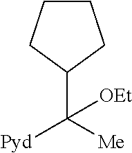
C1(C([Me])([Pyd])[OEt])CCCC1
